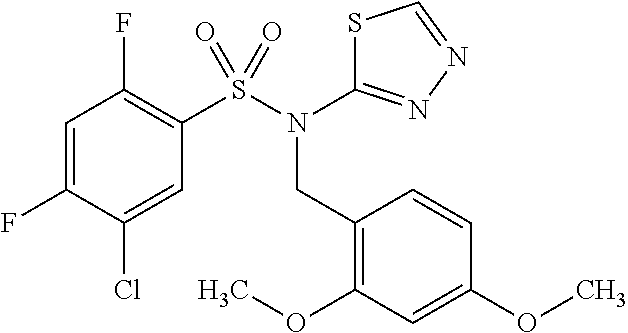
C1=C(F)C(Cl)=CC(S(N(CC2=C(OC)C=C(OC)C=C2)C2=NN=CS2)(=O)=O)=C1F
